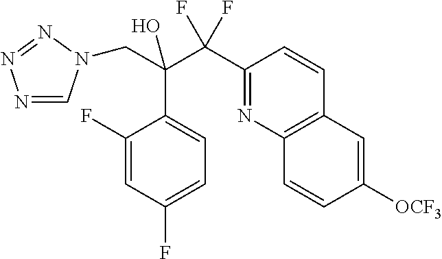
N1=CN(CC(C2=CC=C(F)C=C2F)(C(F)(F)C2=NC3=C(C=C2)C=C([OCF3])C=C3)O)N=N1
